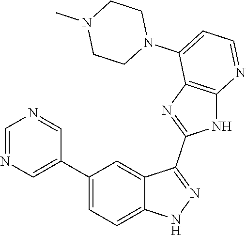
C1=NC=C(C2=CC=C3C(=C2)C(C2=NC4=C(N2)N=CC=C4N2CCN(C)CC2)=NN3)C=N1
